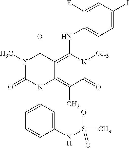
N1(C)C(=O)N(C2=CC=CC(NS(C)(=O)=O)=C2)C2=C(C)C(=O)N(C)C(NC3=CC=C(I)C=C3F)=C2C1=O
